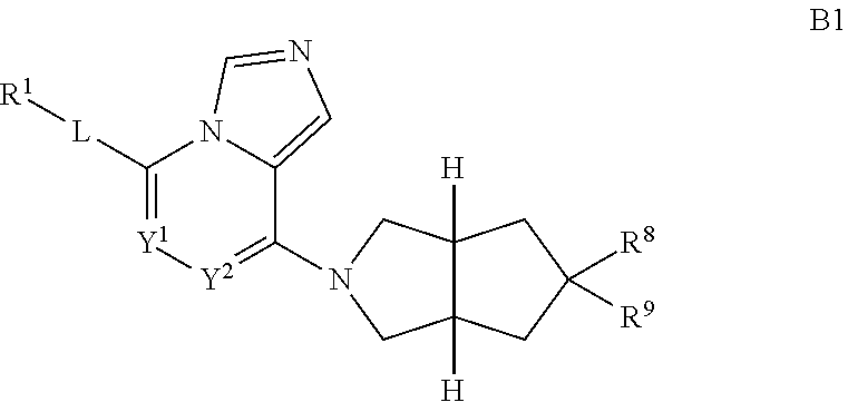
C12([H])C([H])(CC([R8])([R9])C1)CN(C1=[Y2][Y1]=C([L][R1])N3C1=CN=C3)C2
